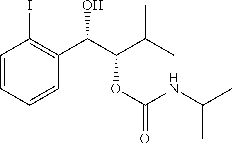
C1=CC=CC(C(C(C(C)C)OC(=O)NC(C)C)O)=C1I
